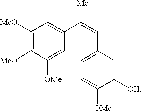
C1([MeO])=C([MeO])C([OMe])=CC(C(=CC2=CC=C([OMe])C([OH])=C2)[Me])=C1
